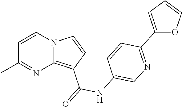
C1=C(C)N2C(=C(C(=O)NC3=CN=C(C4=CC=CO4)C=C3)C=C2)N=C1C
